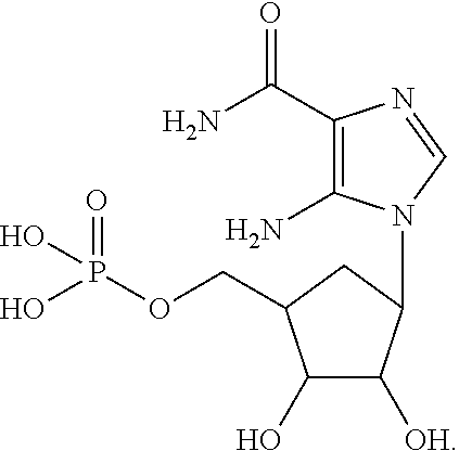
C1(O)C([OH])C(N2C(N)=C(C(N)=O)N=C2)CC1COP(O)(=O)O
